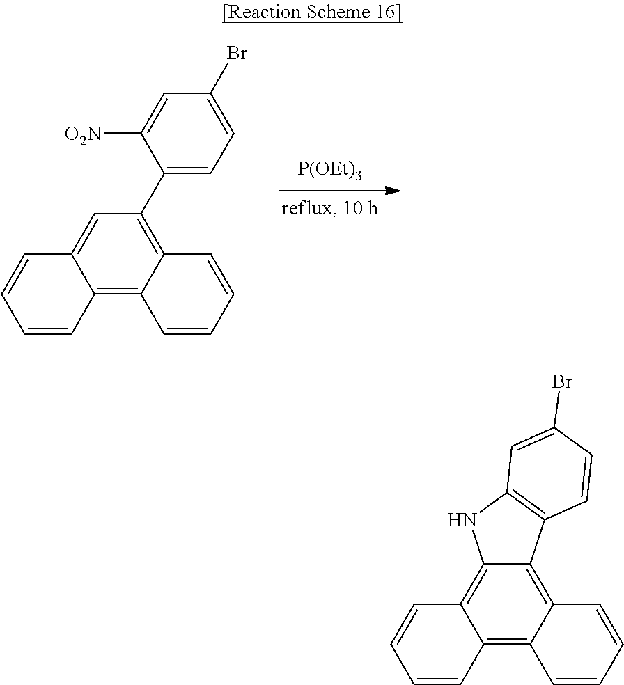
[P(OEt)3].C12=C3C(=C(C4=CC=C(Br)C=C4[O2N])C=C1C=CC=C2)C=CC=C3.C12=C3C(=C4C(=C1C=CC=C2)NC1=C4C=CC(Br)=C1)C=CC=C3
